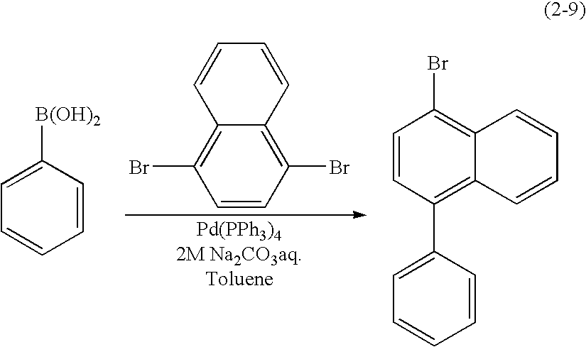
C1=CC(Br)=C2C(=C1Br)C=CC=C2.C1=C([B(OH)2])C=CC=C1.C12=C(C3=CC=CC=C3)C=CC(Br)=C1C=CC=C2
